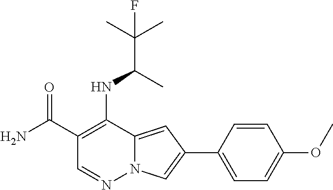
C1(C(N)=O)=C(NC(C(C)(C)F)C)C2=CC(C3=CC=C(OC)C=C3)=CN2N=C1
